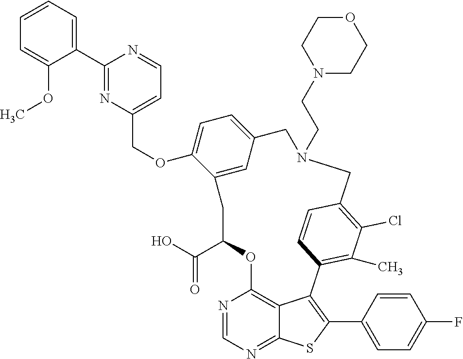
C1=CC=C(C2=NC(COC3=CC=C4C=C3CC(C(=O)O)OC3=C5C(=NC=N3)SC(C3=CC=C(F)C=C3)=C5C3=C(C)C(Cl)=C(C=C3)CN(CCN3CCOCC3)C4)=CC=N2)C(OC)=C1
